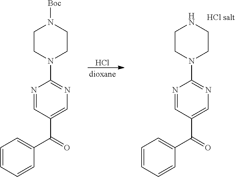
N1=CC(C(=O)C2=CC=CC=C2)=CN=C1N1CCNCC1.Cl.N1=CC(C(=O)C2=CC=CC=C2)=CN=C1N1CCN([Boc])CC1
